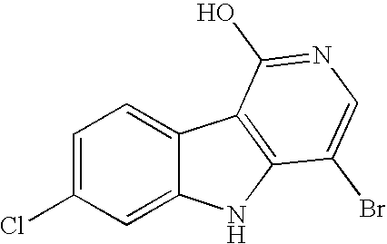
C1=C(Cl)C=C2C(=C1)C1=C(N2)C(Br)=CN=C1O
